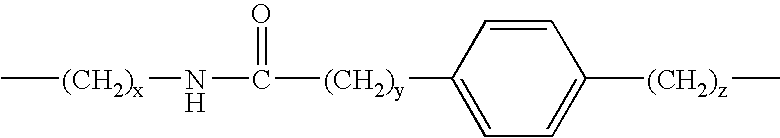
C[(CH2)x]NC([(CH2)y]C1=CC=C([(CH2)z]C)C=C1)=O
